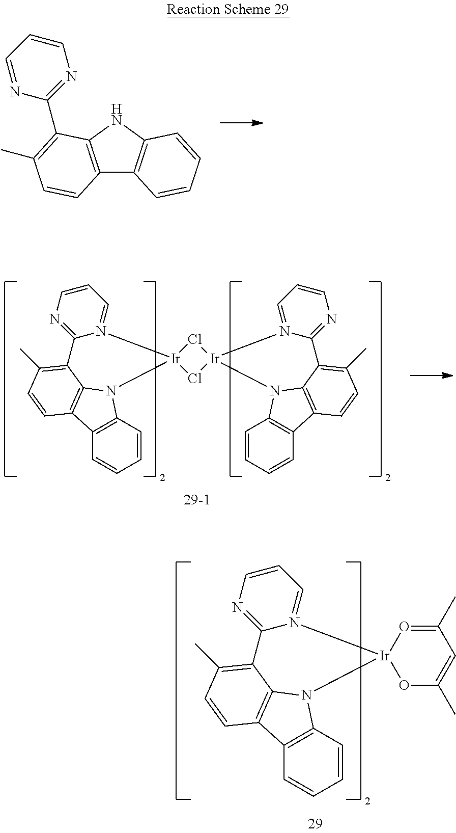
C12=C(NC3=C1C=CC=C3)C(C1=NC=CC=N1)=C(C)C=C2.C1=CC2=C(C=C1)C1=C3N2[Ir]2(N4=CC=CN=C4C3=C(C)C=C1)Cl[Ir]1(N3C4=C(C=CC=C4)C4=C3C(=C(C)C=C4)C3=NC=CC=N31)Cl2.C1=CC2=C(C=C1)C1=C3N2[Ir]2(N4=CC=CN=C4C3=C(C)C=C1)OC(C)=CC(C)=O2
